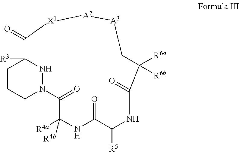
C1CCN2NC1([R3])C(=O)[X1][A2][A3]CC([R6a])([R6b])C(=O)NC([R5])C(=O)NC([R4a])([R4b])C2=O
